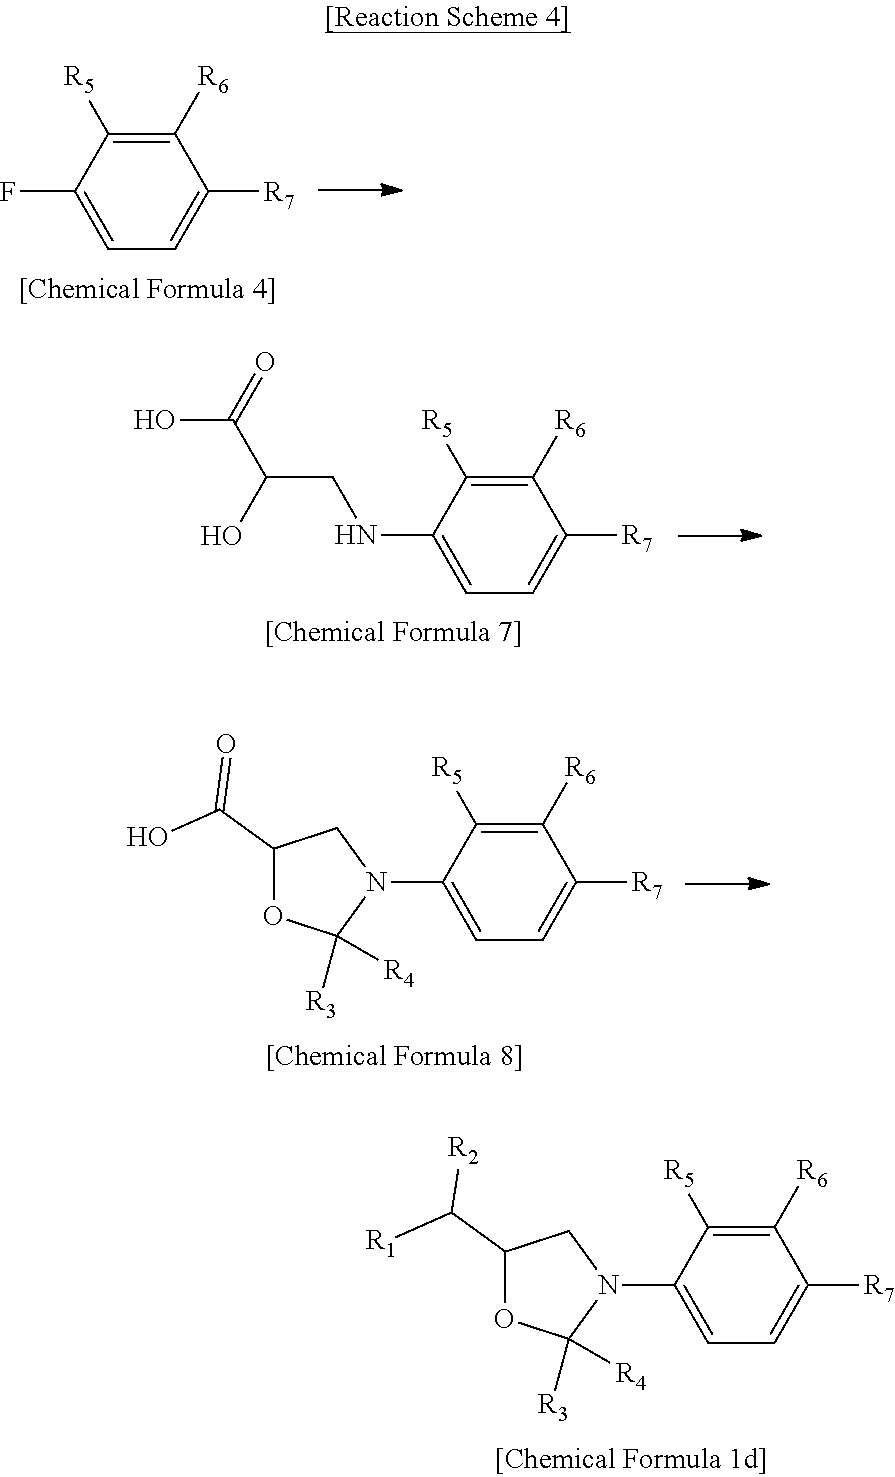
C1([R6])=C([R5])C(F)=CC=C1[R7].C1([R6])=C([R5])C(NCC(C(O)=O)O)=CC=C1[R7].C1([R6])=C([R5])C(N2CC(C([R1])[R2])OC2([R4])[R3])=CC=C1[R7].C1([R6])=C([R5])C(N2CC(C(O)=O)OC2([R4])[R3])=CC=C1[R7]
